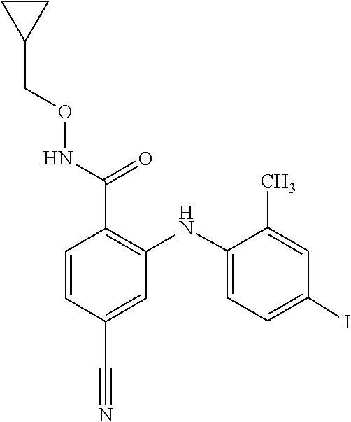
C1=C(NC2=C(C(NOCC3CC3)=O)C=CC(C#N)=C2)C(C)=CC(I)=C1
